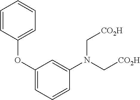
C1=CC(OC2=CC=CC(N(C[CO2H])C[CO2H])=C2)=CC=C1
